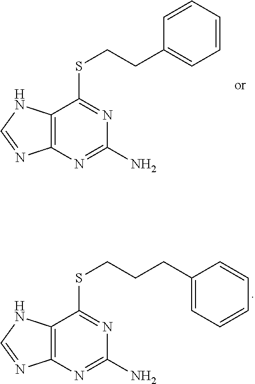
C12=C(N=C(N)N=C1SCCC1=CC=CC=C1)N=CN2.C12=C(N=C(N)N=C1SCCCC1=CC=CC=C1)N=CN2
